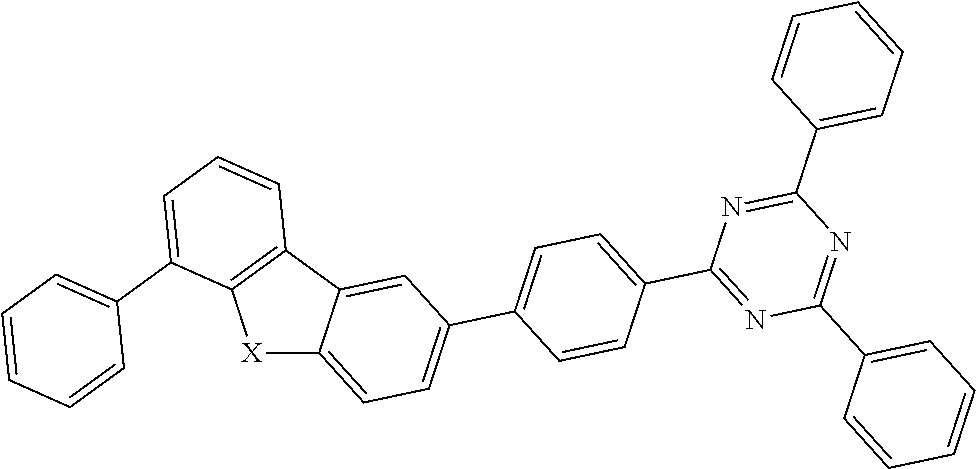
[X]1C2=CC=C(C3=CC=C(C4=NC(C5=CC=CC=C5)=NC(C5=CC=CC=C5)=N4)C=C3)C=C2C2=C1C(C1=CC=CC=C1)=CC=C2
